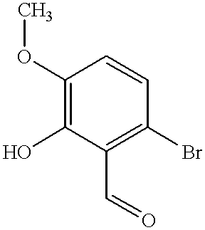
C1(OC)=C(O)C(C=O)=C(Br)C=C1
